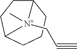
C12CCC(CCC1)[N+]2(CC#C)C
